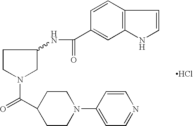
C1CN(C(=O)C2CCN(C3=CC=NC=C3)CC2)CC1NC(C1=CC2=C(C=C1)C=CN2)=O.Cl
